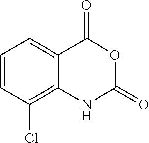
C1=CC(Cl)=C2C(=C1)C(=O)OC(=O)N2
